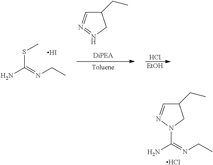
[EtOH].Cl.NC(=NCC)SC.I.C1(CC)C=N=NC1.C1(CC)C=NN(C(=NCC)N)C1.Cl
